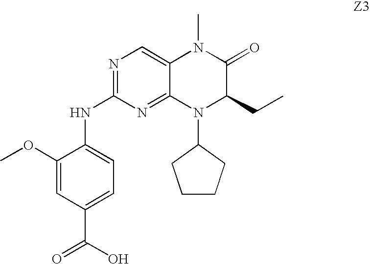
C12=CN=C(NC3=CC=C(C(O)=O)C=C3OC)N=C1N(C1CCCC1)C(CC)C(=O)N2C
